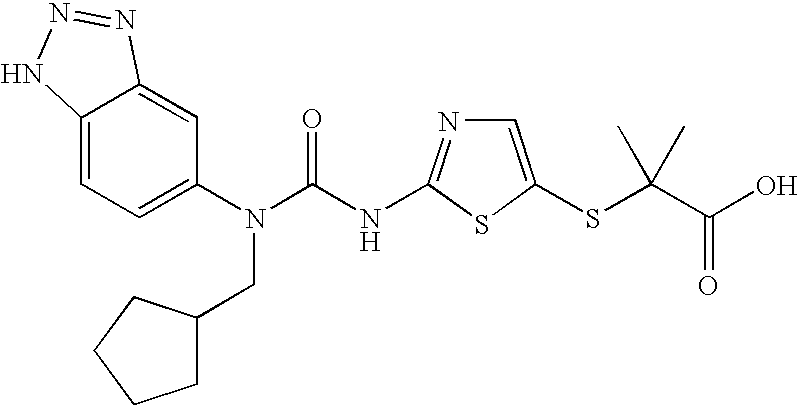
C12=CC=C(N(C(NC3=NC=C(SC(C(O)=O)(C)C)S3)=O)CC3CCCC3)C=C1N=NN2
